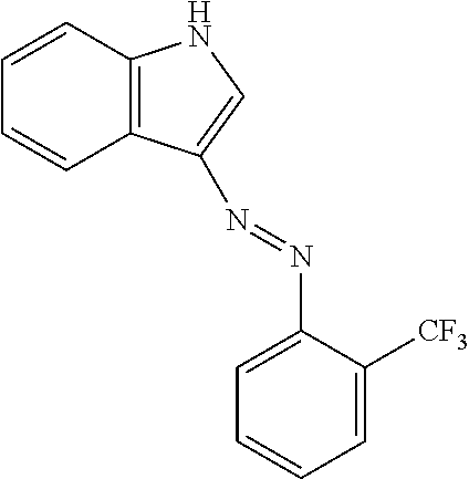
C1=CC2=C(C=C1)C(N=NC1=CC=CC=C1[CF3])=CN2
